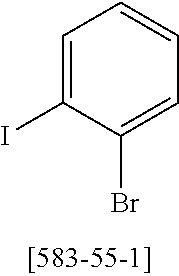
C1=C(I)C(Br)=CC=C1
